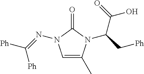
C1=C(C)N(C(C[Ph])C(=O)O)C(=O)N1N=C([Ph])[Ph]
